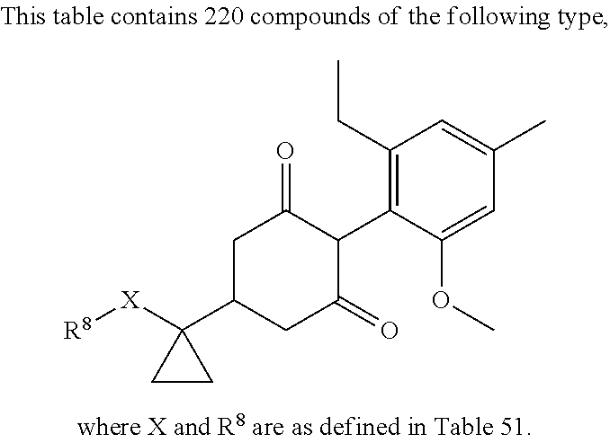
C1(CC)=C(C2C(=O)CC(C3([X][R8])CC3)CC2=O)C(OC)=CC(C)=C1
